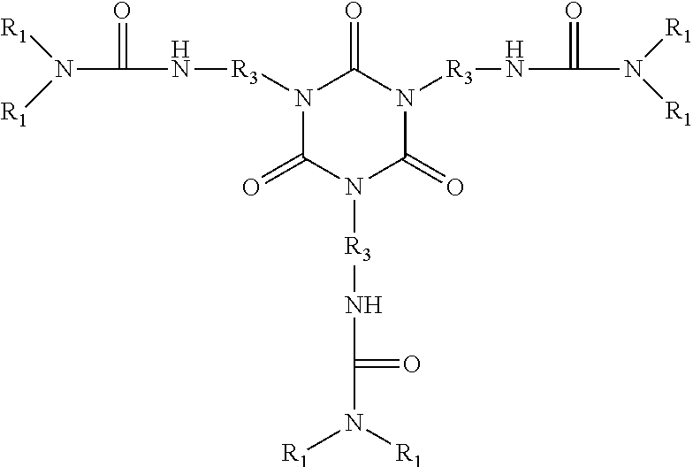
N1([R3]NC(N([R1])[R1])=O)C(=O)N([R3]NC(N([R1])[R1])=O)C(=O)N([R3]NC(=O)N([R1])[R1])C1=O
